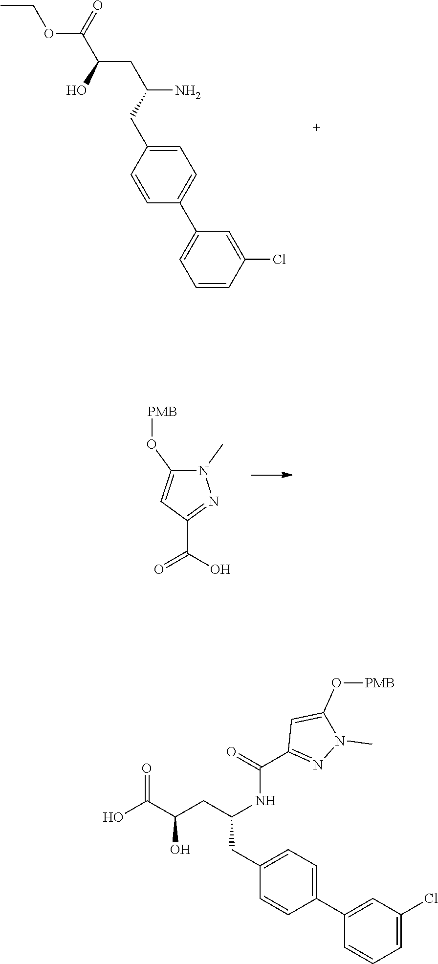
CCOC(C(CC(N)CC1=CC=C(C2=CC=CC(Cl)=C2)C=C1)O)=O.N1(C)C(O[PMB])=CC(C(O)=O)=N1.OC(C(CC(CC1=CC=C(C2=CC(Cl)=CC=C2)C=C1)NC(=O)C1=NN(C)C(O[PMB])=C1)O)=O
